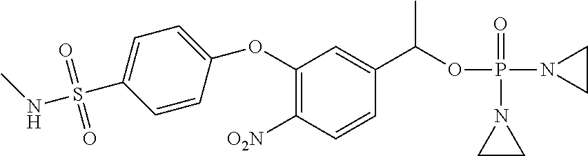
C1(OC2=CC=C(S(NC)(=O)=O)C=C2)=C([O2N])C=CC(C(OP(N2CC2)(=O)N2CC2)C)=C1
